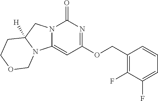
C1(=O)N2C(=CC(OCC3=C(F)C(F)=CC=C3)=N1)N1C([H])(C2)CCOC1
